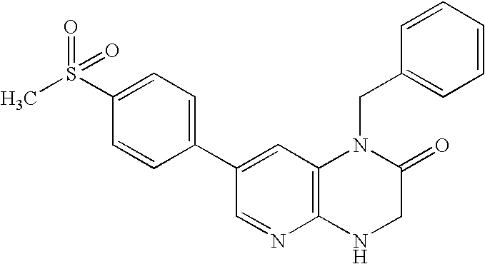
C1=C(C2=CC3=C(N=C2)NCC(=O)N3CC2=CC=CC=C2)C=CC(S(C)(=O)=O)=C1
